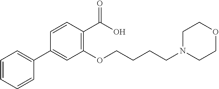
C1=CC(C(=O)O)=C(OCCCCN2CCOCC2)C=C1C1=CC=CC=C1
